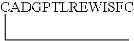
C([CADGPTLREWISFC])C
